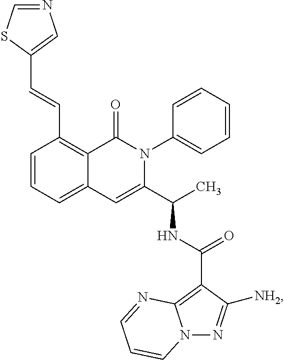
C1(C=CC2=CN=CS2)=C2C(=CC=C1)C=C(C(C)NC(C1=C3N(N=C1[NH2])C=CC=N3)=O)N(C1=CC=CC=C1)C2=O
